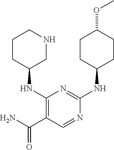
C1CC(NC2=NC(NC3CNCCC3)=C(C(N)=O)C=N2)CCC1OC
